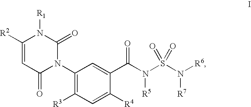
C1([R2])=CC(=O)N(C2=C([R3])C=C([R4])C(C(N(S(N([R6])[R7])(=O)=O)[R5])=O)=C2)C(=O)N1[R1]
